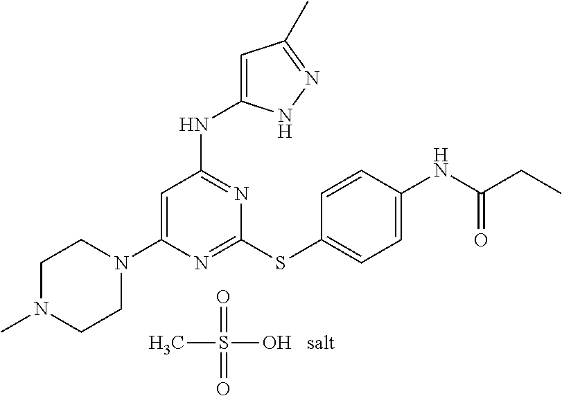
N1=C(SC2=CC=C(NC(CC)=O)C=C2)N=C(NC2=CC(C)=NN2)C=C1N1CCN(C)CC1.O=S(=O)(O)C
